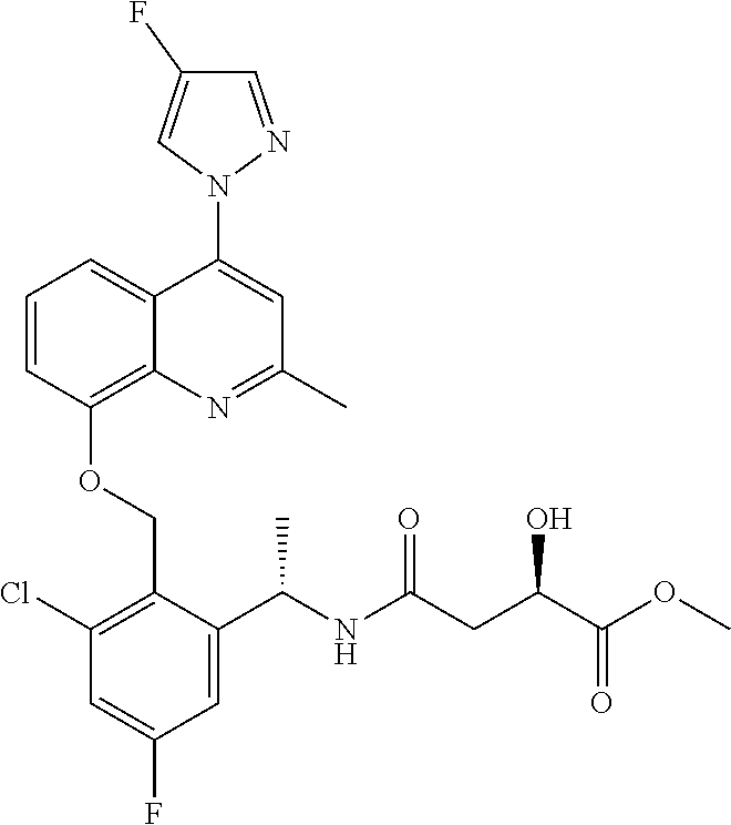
C1=CC(OCC2=C(Cl)C=C(F)C=C2C(NC(CC(C(OC)=O)O)=O)C)=C2C(=C1)C(N1N=CC(F)=C1)=CC(C)=N2
